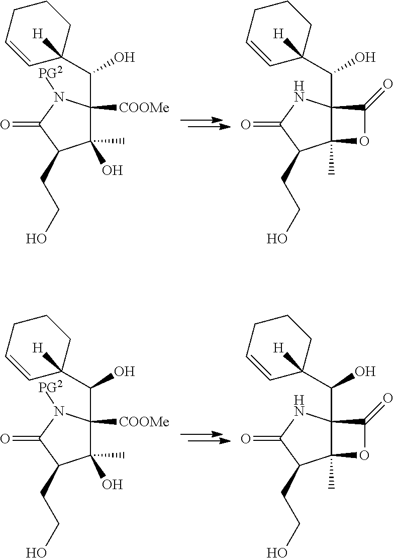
C12(C)C(C(C3([H])CCCC=C3)O)(NC(=O)C1CCO)C(=O)O2.C1(C)(O)C([COOMe])(C(C2([H])CCCC=C2)O)N([PG2])C(=O)C1CCO.C12(C)C(C(C3([H])CCCC=C3)O)(NC(=O)C1CCO)C(=O)O2.C1(C)(O)C([COOMe])(C(C2([H])CCCC=C2)O)N([PG2])C(=O)C1CCO
